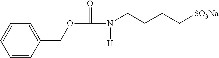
C1=CC(COC(N(CCCC[SO3Na])[H])=O)=CC=C1
